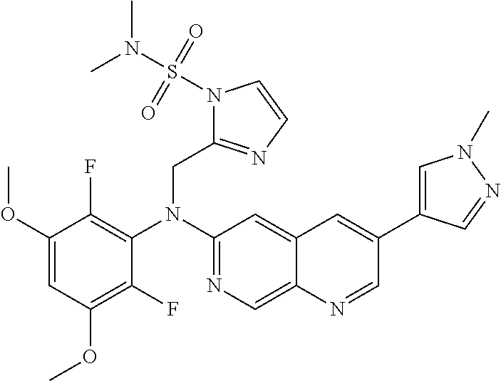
C1(OC)=CC(OC)=C(F)C(N(C2=NC=C3C(=C2)C=C(C2=CN(C)N=C2)C=N3)CC2=NC=CN2S(N(C)C)(=O)=O)=C1F
